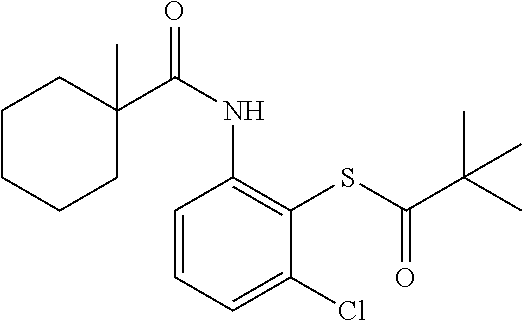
C1=CC=C(Cl)C(SC(C(C)(C)C)=O)=C1NC(=O)C1(C)CCCCC1
